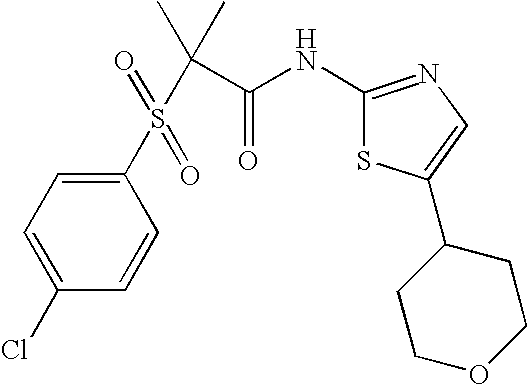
C1=C(Cl)C=CC(S(C(C(=O)NC2=NC=C(C3CCOCC3)S2)(C)C)(=O)=O)=C1
